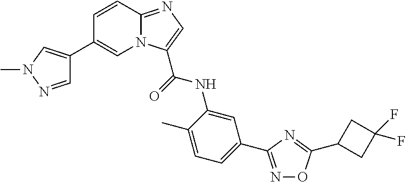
C1=NN(C)C=C1C1=CN2C(=NC=C2C(=O)NC2=CC(C3=NOC(C4CC(F)(F)C4)=N3)=CC=C2C)C=C1
